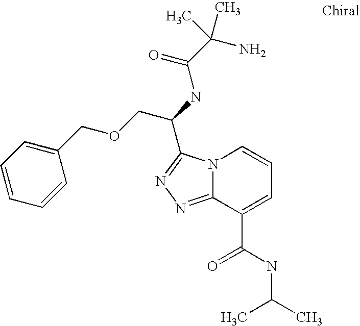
N12C(=NN=C1C(NC(C(N)(C)C)=O)COCC1=CC=CC=C1)C(C(NC(C)C)=O)=CC=C2
